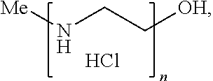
[Me]NCC[OH].Cl
